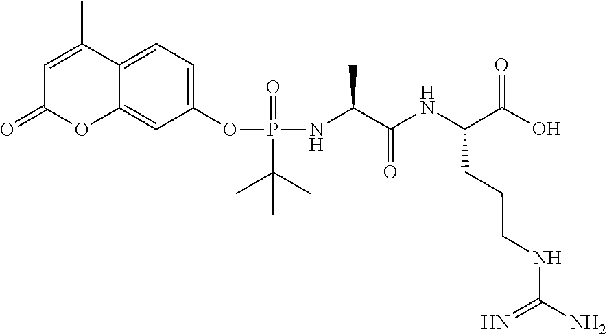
C1=C2C(C)=CC(=O)OC2=CC(OP(NC(C(=O)NC(C(=O)O)CCCNC(=N)N)C)(=O)C(C)(C)C)=C1
